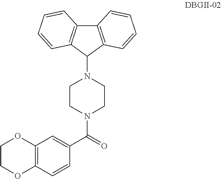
C12=C(C=CC(C(=O)N3CCN(C4C5=C(C6=C4C=CC=C6)C=CC=C5)CC3)=C1)OCCO2
